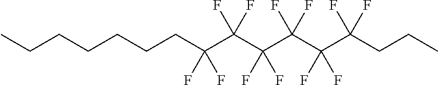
C(CCCCC(F)(F)C(C(F)(F)C(F)(C(F)(F)C(CCC)(F)F)F)(F)F)CC
